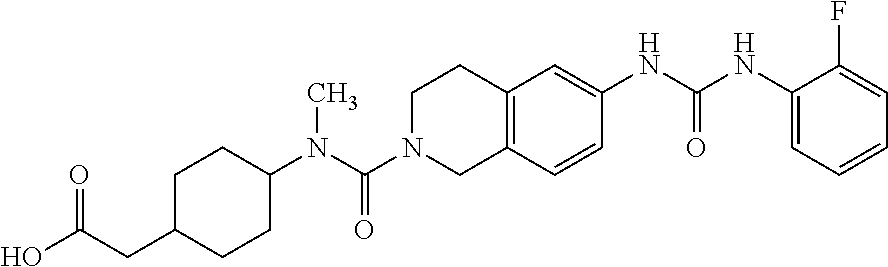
C1C(CC(O)=O)CCC(N(C(N2CC3=C(CC2)C=C(NC(NC2=CC=CC=C2F)=O)C=C3)=O)C)C1
